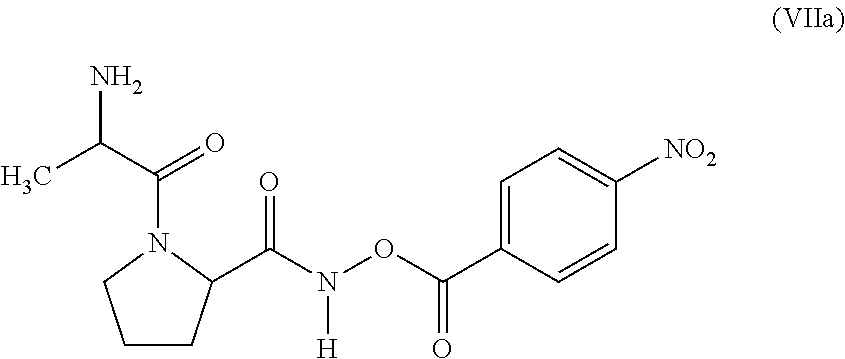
C1=C(C(ON(C(=O)C2CCCN2C(=O)C(N)C)[H])=O)C=CC([NO2])=C1
